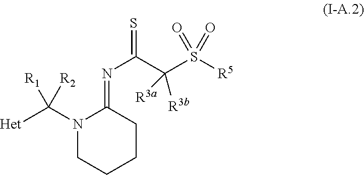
N1(C([Het])([R2])[R1])CCCCC1=NC(=S)C(S([R5])(=O)=O)([R3a])[R3b]
